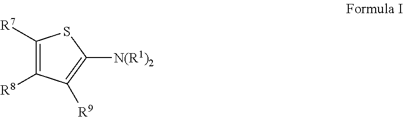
C1([R7])=C([R8])C([R9])=C([N(R1)2])S1
